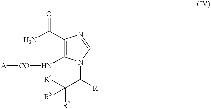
NC(C1=C(N[CO][A])N(C(C([R2])([R4])[R3])[R1])C=N1)=O
